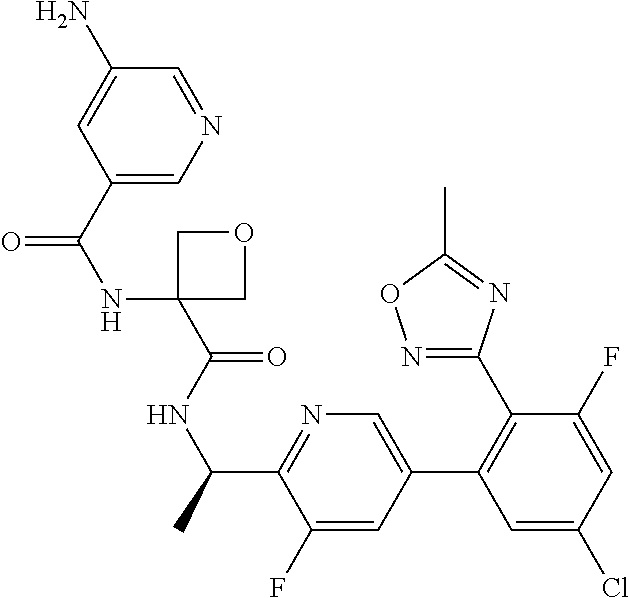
C(NC1(C(NC(C2=NC=C(C3=C(C4=NOC(C)=N4)C(F)=CC(Cl)=C3)C=C2F)C)=O)COC1)(=O)C1=CN=CC(N)=C1
